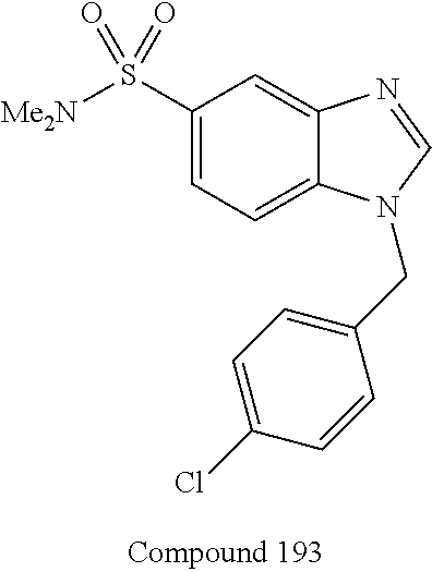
C1(S([Me2N])(=O)=O)=CC=C2C(=C1)N=CN2CC1=CC=C(Cl)C=C1
